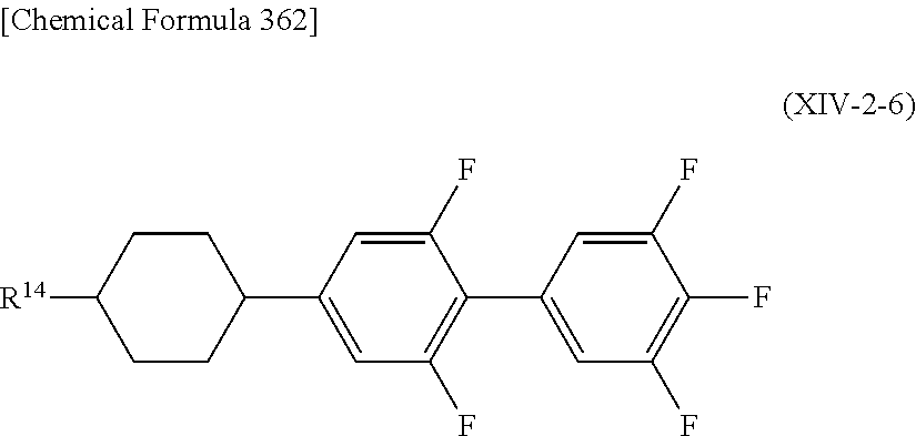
C1(F)=CC(C2CCC([R14])CC2)=CC(F)=C1C1=CC(F)=C(F)C(F)=C1
